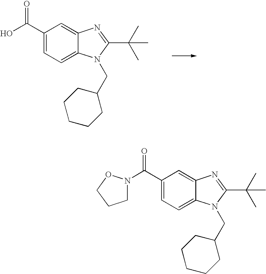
OC(C1=CC=C2C(=C1)N=C(C(C)(C)C)N2CC1CCCCC1)=O.C(C1=CC=C2C(=C1)N=C(C(C)(C)C)N2CC1CCCCC1)(=O)N1CCCO1
